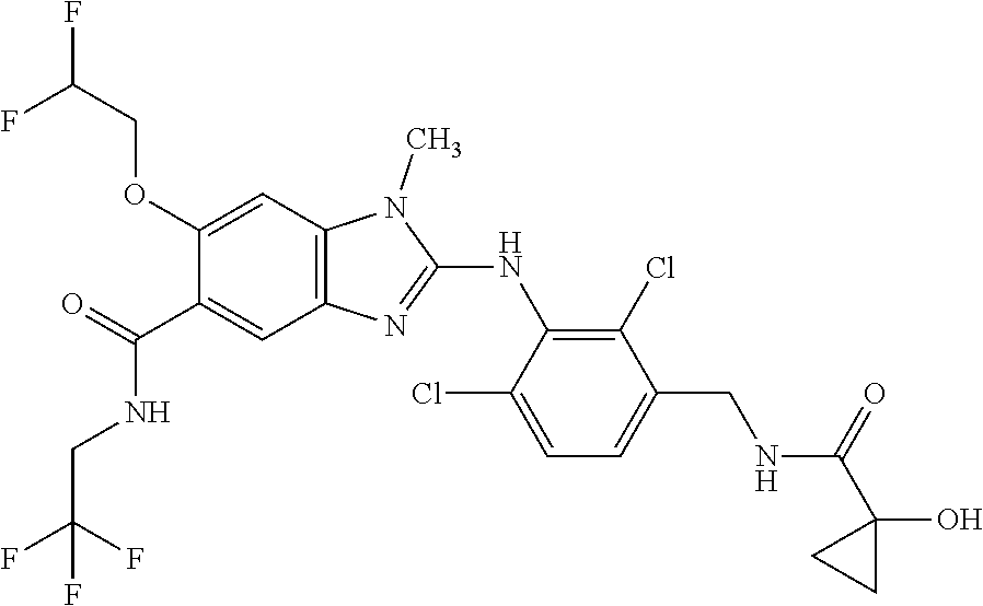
C1(OCC(F)F)=CC2=C(C=C1C(NCC(F)(F)F)=O)N=C(NC1=C(Cl)C(CNC(C3(O)CC3)=O)=CC=C1Cl)N2C
